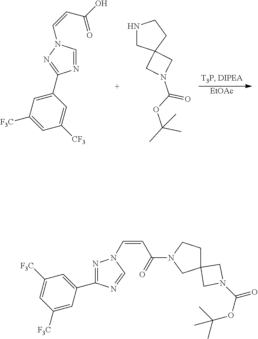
[EtOAc].N1=CN(C=CC(O)=O)N=C1C1=CC([F3C])=CC([CF3])=C1.N1CC2(CC1)CN(C(OC(C)(C)C)=O)C2.N1=C(C2=CC([F3C])=CC([F3C])=C2)N=CN1C=CC(N1CC2(CC1)CN(C(=O)OC(C)(C)C)C2)=O
